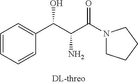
C1=CC=CC(C(C(C(N2CCCC2)=O)N)O)=C1
